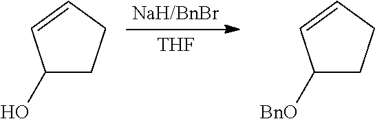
C1(O)CCC=C1.C1([BnO])CCC=C1.[THF]
